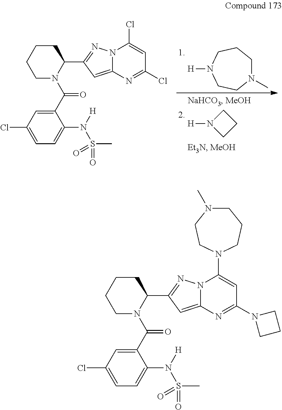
C1N([H])CC1.N1(C)CCCN([H])CC1.C1(C(=O)N2C(C3=NN4C(=C3)N=C(Cl)C=C4Cl)CCCC2)=CC(Cl)=CC=C1N(S(=O)(C)=O)[H].C1(C(=O)N2C(C3=NN4C(=C3)N=C(N3CCC3)C=C4N3CCN(C)CCC3)CCCC2)=CC(Cl)=CC=C1N(S(=O)(C)=O)[H]
